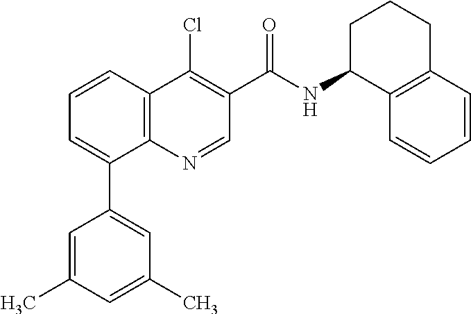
C1=C(C)C=C(C)C=C1C1=CC=CC2=C1N=CC(C(NC1C3=C(CCC1)C=CC=C3)=O)=C2Cl
